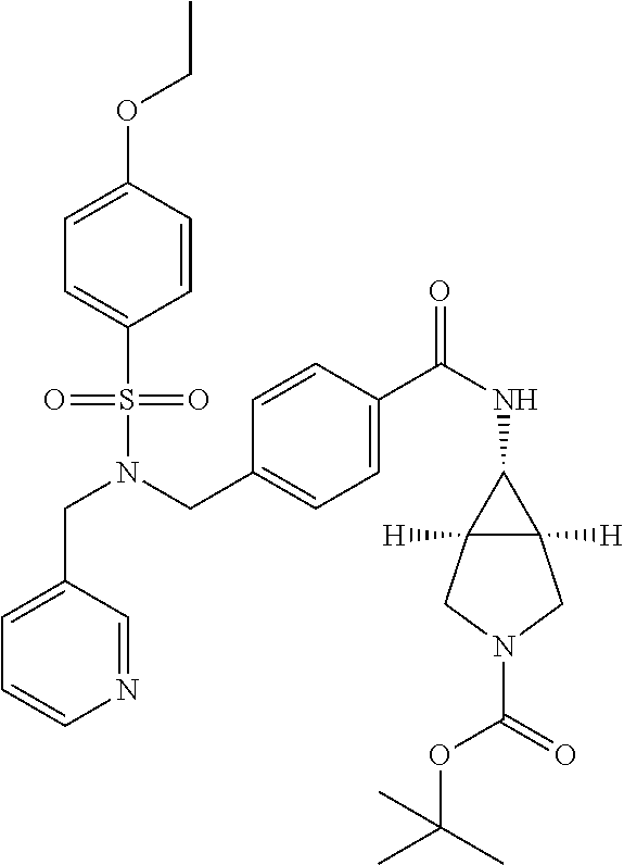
C(N(CC1=CC=C(C(NC2C3([H])C2([H])CN(C(=O)OC(C)(C)C)C3)=O)C=C1)S(=O)(=O)C1=CC=C(OCC)C=C1)C1=CC=CN=C1
